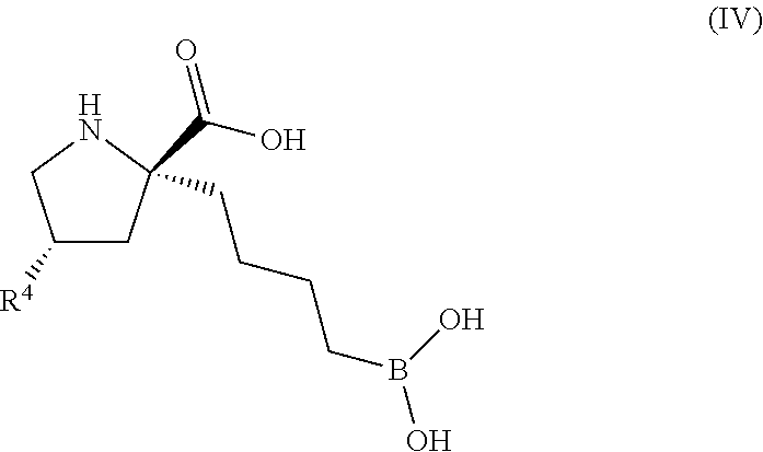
C1([R4])CC(CCCCB(O)O)(C(O)=O)NC1
